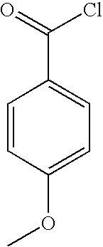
C1=CC(OC)=CC=C1C(=O)Cl
